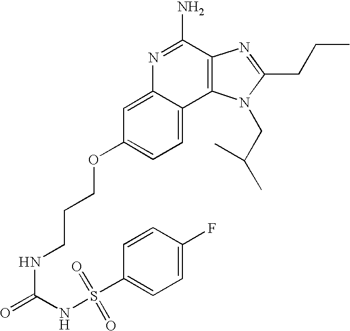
C1=C2C(=CC=C1OCCCNC(=O)NS(C1=CC=C(F)C=C1)(=O)=O)C1=C(C(N)=N2)N=C(CCC)N1CC(C)C
